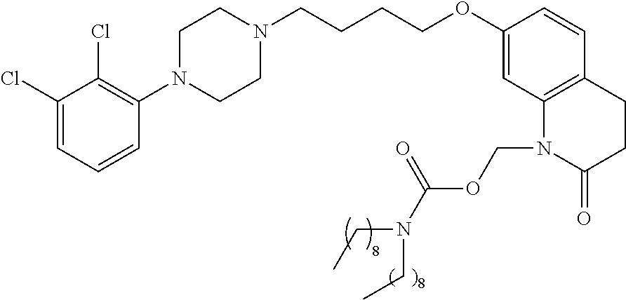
C1(Cl)=CC=CC(N2CCN(CCCCOC3=CC4=C(C=C3)CCC(=O)N4COC(=O)N(CC)CC)CC2)=C1Cl
